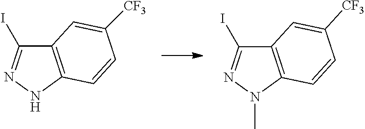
C12=C(NN=C1I)C=CC([CF3])=C2.C12=C(N(C)N=C1I)C=CC([CF3])=C2
